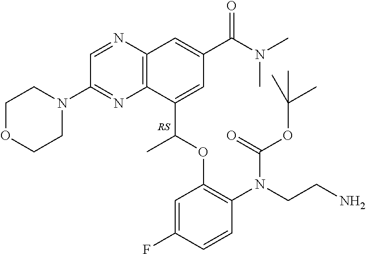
C12=C(N=CC(N3CCOCC3)=N1)C=C(C(N(C)C)=O)C=C2C(OC1=C(N(CCN)C(=O)OC(C)(C)C)C=CC(F)=C1)C.[RS]
